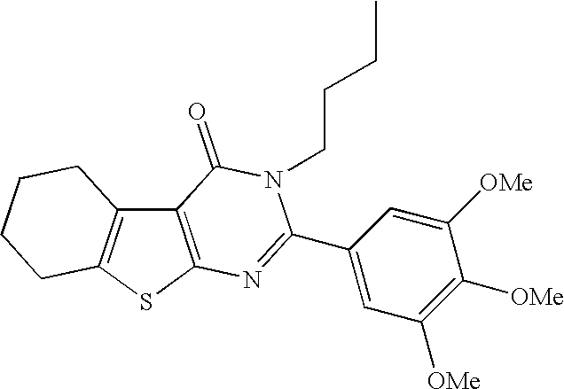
C12=C(SC3=C1CCCC3)N=C(C1=CC([OMe])=C([OMe])C([OMe])=C1)N(CCCC)C2=O
